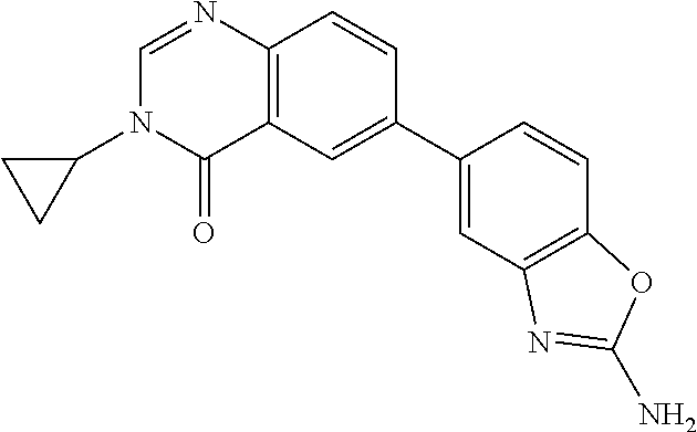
C1(N2C(=O)C3=C(N=C2)C=CC(C2=CC4=C(C=C2)OC(N)=N4)=C3)CC1
